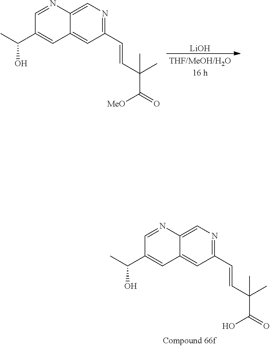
C1=NC2=CN=C(C=CC(C(=O)O)(C)C)C=C2C=C1C(C)O.C1=NC2=CN=C(C=CC(C(=O)[MeO])(C)C)C=C2C=C1C(C)O.[LiOH]
